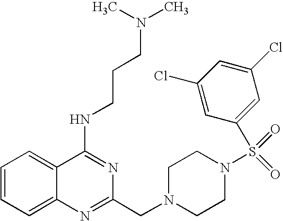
C1=CC=C2C(=C1)C(NCCCN(C)C)=NC(CN1CCN(S(=O)(=O)C3=CC(Cl)=CC(Cl)=C3)CC1)=N2
